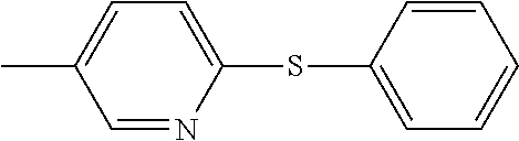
CC1=CC=C(SC2=CC=CC=C2)N=C1
